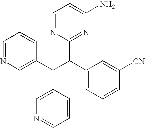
C(C(C1=CC=CC([CN])=C1)C1=NC(N)=CC=N1)(C1=CN=CC=C1)C1=CN=CC=C1
